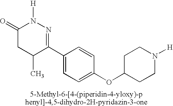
N1([H])C(=O)CC(C)C(C2=CC=C(OC3CCN([H])CC3)C=C2)=N1
